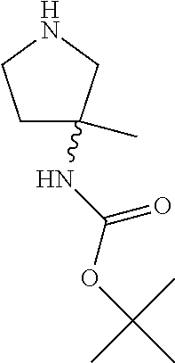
C1C(C)(NC(OC(C)(C)C)=O)CNC1
